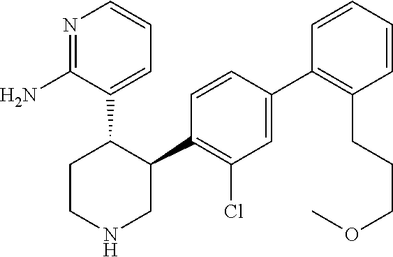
N1=C(N)C(C2CCNCC2C2=C(Cl)C=C(C3=C(CCCOC)C=CC=C3)C=C2)=CC=C1
